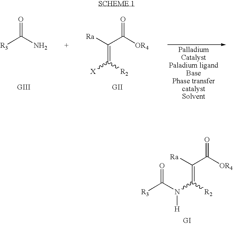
[R3]C(N)=O.C(C([OR4])=O)([Ra])=C([R2])[X].C(C([OR4])=O)([Ra])=C([R2])N(C([R3])=O)[H]
